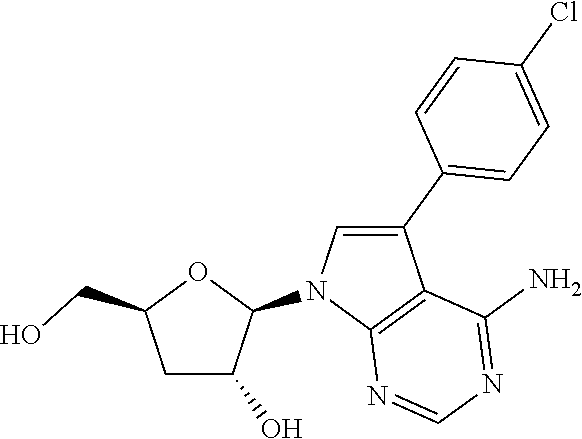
C1C(O)C(N2C3=C(C(C4=CC=C(Cl)C=C4)=C2)C(N)=NC=N3)OC1CO
